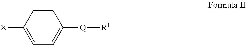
[R1][Q]C1=CC=C([X])C=C1
